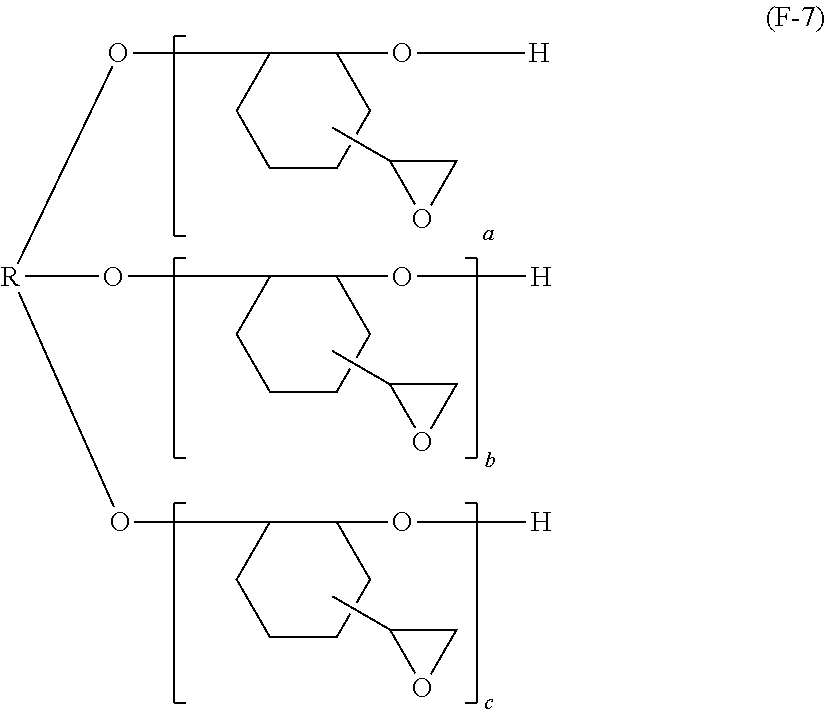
CC1OC1.C1CCCC(O[H])C1O[R](OC1CCCCC1O[H])OC1CCCCC1O[H].CC1OC1.CC1OC1
